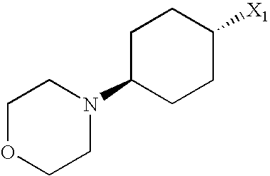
C1OCCN(C2CCC([X1])CC2)C1
